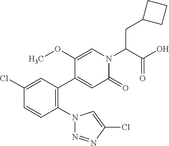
C1(Cl)=CC(C2=CC(=O)N(C(C(O)=O)CC3CCC3)C=C2OC)=C(N2N=NC(Cl)=C2)C=C1
